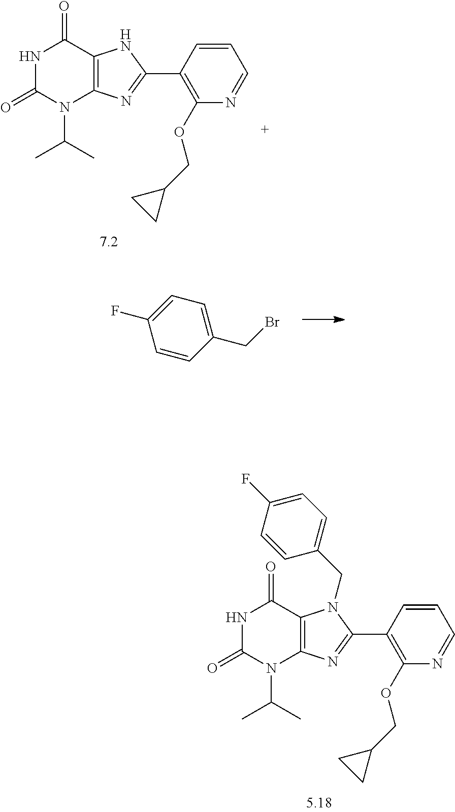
N1C(=O)N(C(C)C)C2=C(C1=O)N(CC1=CC=C(F)C=C1)C(C1=C(OCC3CC3)N=CC=C1)=N2.N1C(=O)N(C(C)C)C2=C(C1=O)NC(C1=C(OCC3CC3)N=CC=C1)=N2.C1(F)=CC=C(CBr)C=C1
